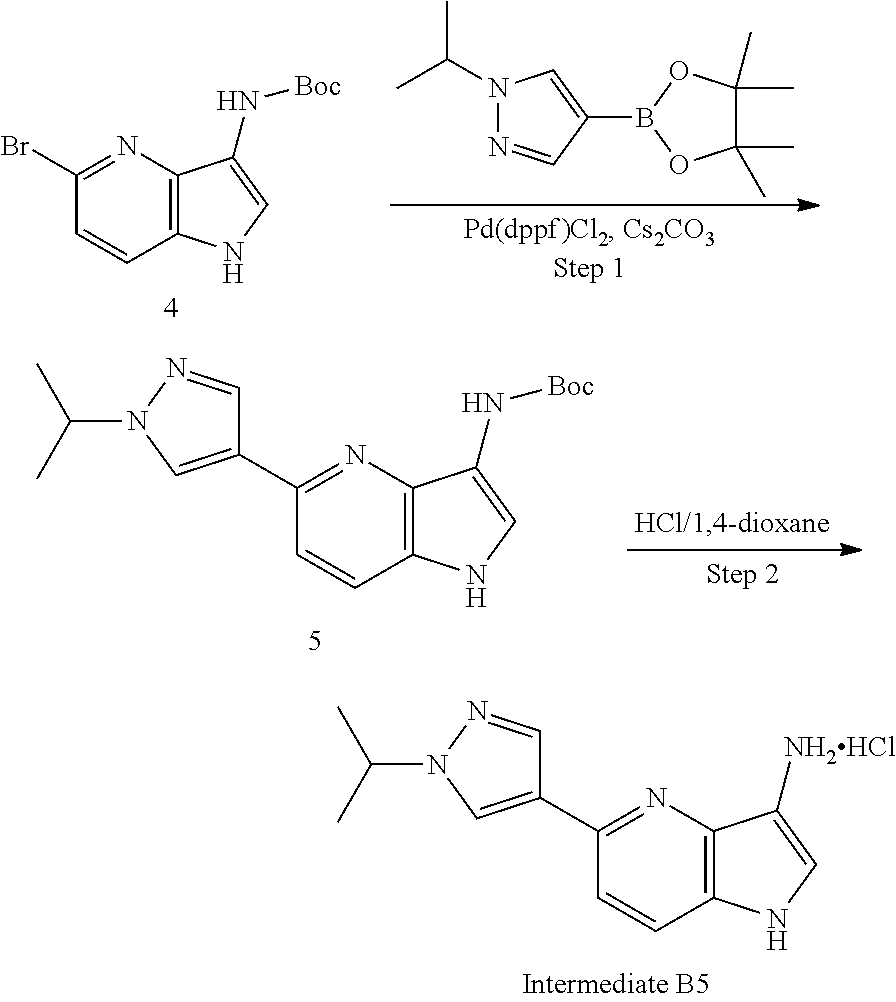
C1(Br)=NC2=C(C=C1)NC=C2N[Boc].N1(C(C)C)N=CC(B2OC(C)(C)C(C)(C)O2)=C1.C1(C2=CN(C(C)C)N=C2)=NC2=C(C=C1)NC=C2N[Boc].C1(C2=CN(C(C)C)N=C2)=NC2=C(C=C1)NC=C2[NH2HCl]
